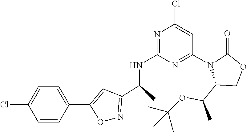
N1=C(NC(C2=NOC(C3=CC=C(Cl)C=C3)=C2)C)N=C(N2C(C(OC(C)(C)C)C)COC2=O)C=C1Cl
